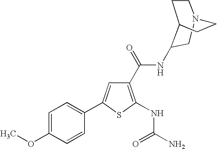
C1(C(=O)NC2C3CCN(C2)CC3)=C(NC(N)=O)SC(C2=CC=C(OC)C=C2)=C1
